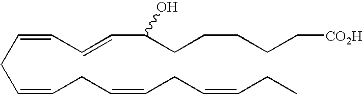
C(CC=CCC=CCC=CCC)=CC=CC(CCCCC[CO2H])O
